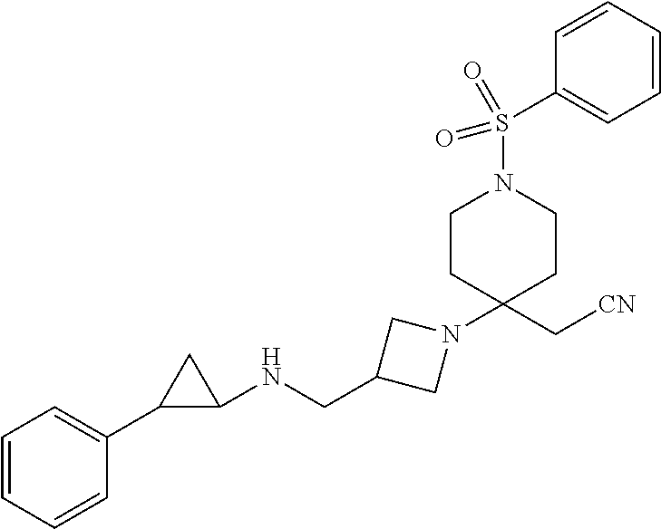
C1=CC=CC(C2C(NCC3CN(C4(C[CN])CCN(S(C5=CC=CC=C5)(=O)=O)CC4)C3)C2)=C1
